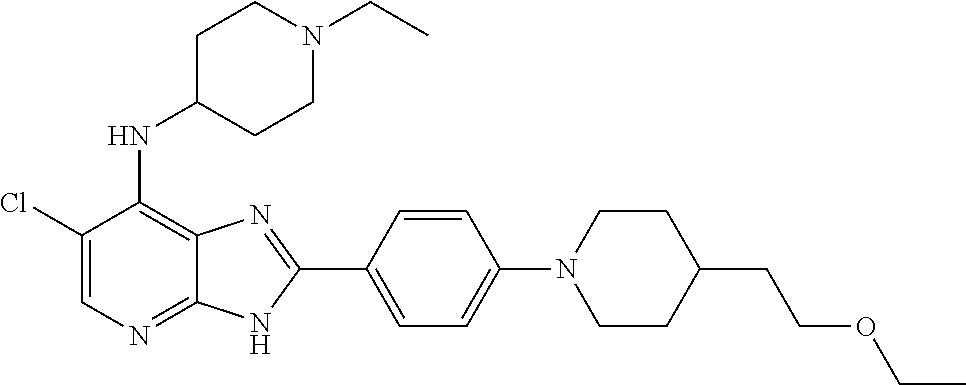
C1(Cl)=CN=C2C(=C1NC1CCN(CC)CC1)N=C(C1=CC=C(N3CCC(CCOCC)CC3)C=C1)N2
